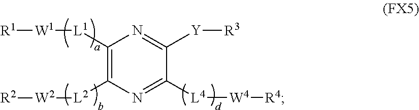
C1([L1][W1][R1])=C([L2][W2][R2])N=C([L4][W4][R4])C([Y][R3])=N1
